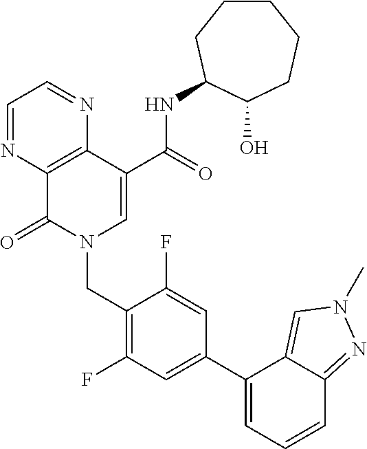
C1=NC2=C(N=C1)C(C(=O)NC1CCCCCC1O)=CN(CC1=C(F)C=C(C3=CC=CC4=NN(C)C=C34)C=C1F)C2=O
